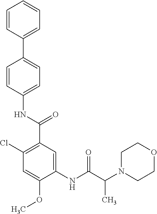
N(C(=O)C1=C(Cl)C=C(OC)C(NC(C(N2CCOCC2)C)=O)=C1)C1=CC=C(C2=CC=CC=C2)C=C1
